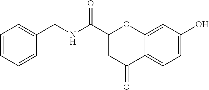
C12=CC(O)=CC=C1C(=O)CC(C(NCC1=CC=CC=C1)=O)O2
